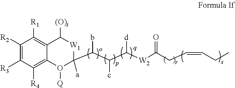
C1([R2])=C([R3])C([R4])=C2C(=C1[R1])C([(O)t])[W1]C(C(C(C([W2]C(CC=CCC)=O)[d])c)b)([a])O2[Q]
